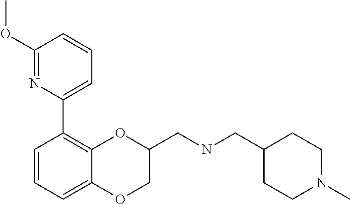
C1(OC)=NC(C2=C3C(=CC=C2)OCC(CNCC2CCN(C)CC2)O3)=CC=C1
